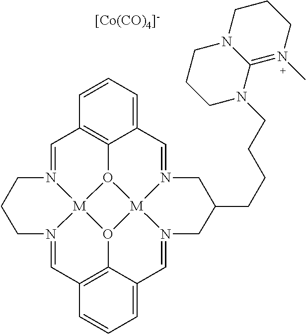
C1=N2[M]34O5C6=C1C=CC=C6C=N1[M]56O3C3=C(C=N4CCC2)C=CC=C3C=N6CC(CCCCN2C3=N(C)CCCN3CCC2)C1.[[Co(CO)4]-]
